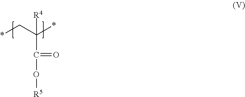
*CC(*)(C(O[R5])=O)[R4]
